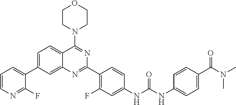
C1=C(C2=CC=CN=C2F)C=C2C(=C1)C(N1CCOCC1)=NC(C1=C(F)C=C(NC(NC3=CC=C(C(N(C)C)=O)C=C3)=O)C=C1)=N2
